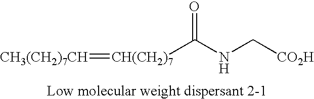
[CH3(CH2)7CH]=[CH(CH2)7]C(NC[CO2H])=O
